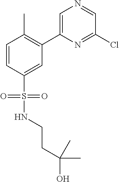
C1=CC(S(=O)(=O)NCCC(O)(C)C)=CC(C2=CN=CC(Cl)=N2)=C1C
